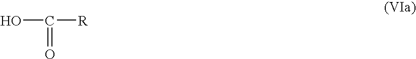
C([R])(O)=O
